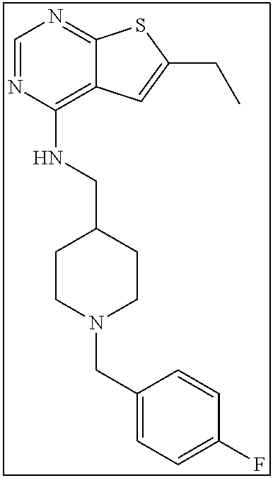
C12=C(NCC3CCN(CC4=CC=C(F)C=C4)CC3)N=CN=C1SC(CC)=C2
